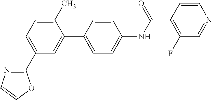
C1(C2=CC=C(C)C(C3=CC=C(NC(C4=C(F)C=NC=C4)=O)C=C3)=C2)=NC=CO1
